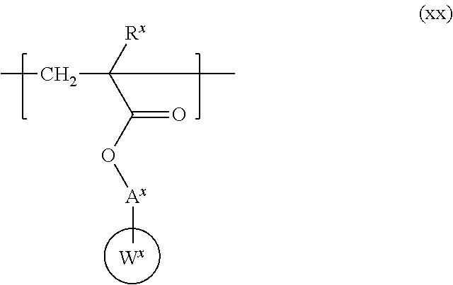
CCC([Rx])(C(=O)O[Ax]C)C
